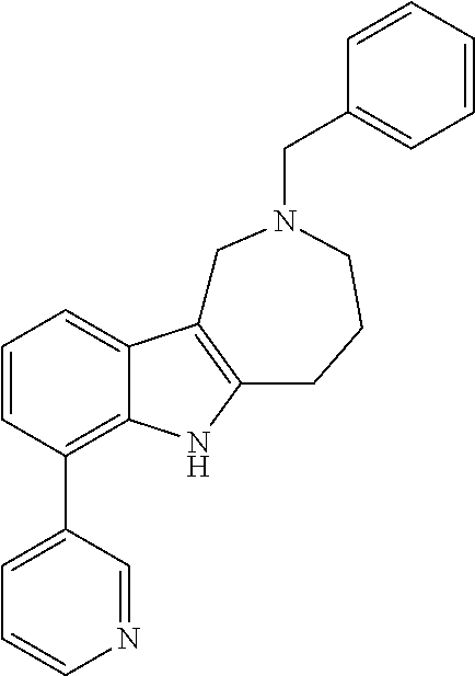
C1=CC(C2=CC=CN=C2)=C2C(=C1)C1=C(N2)CCCN(CC2=CC=CC=C2)C1
